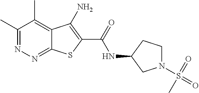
C1(C)=NN=C2C(=C1C)C(N)=C(C(=O)NC1CN(S(=O)(=O)C)CC1)S2
